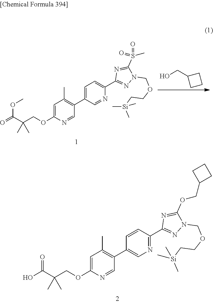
O=C(C(COC1=CC(C)=C(C2=CC=C(C3=NN(COCC[Si](C)(C)C)C(S(=O)(C)=O)=N3)N=C2)C=N1)(C)C)OC.OCC1CCC1.OC(C(COC1=CC(C)=C(C2=CN=C(C3=NN(COCC[Si](C)(C)C)C(OCC4CCC4)=N3)C=C2)C=N1)(C)C)=O
